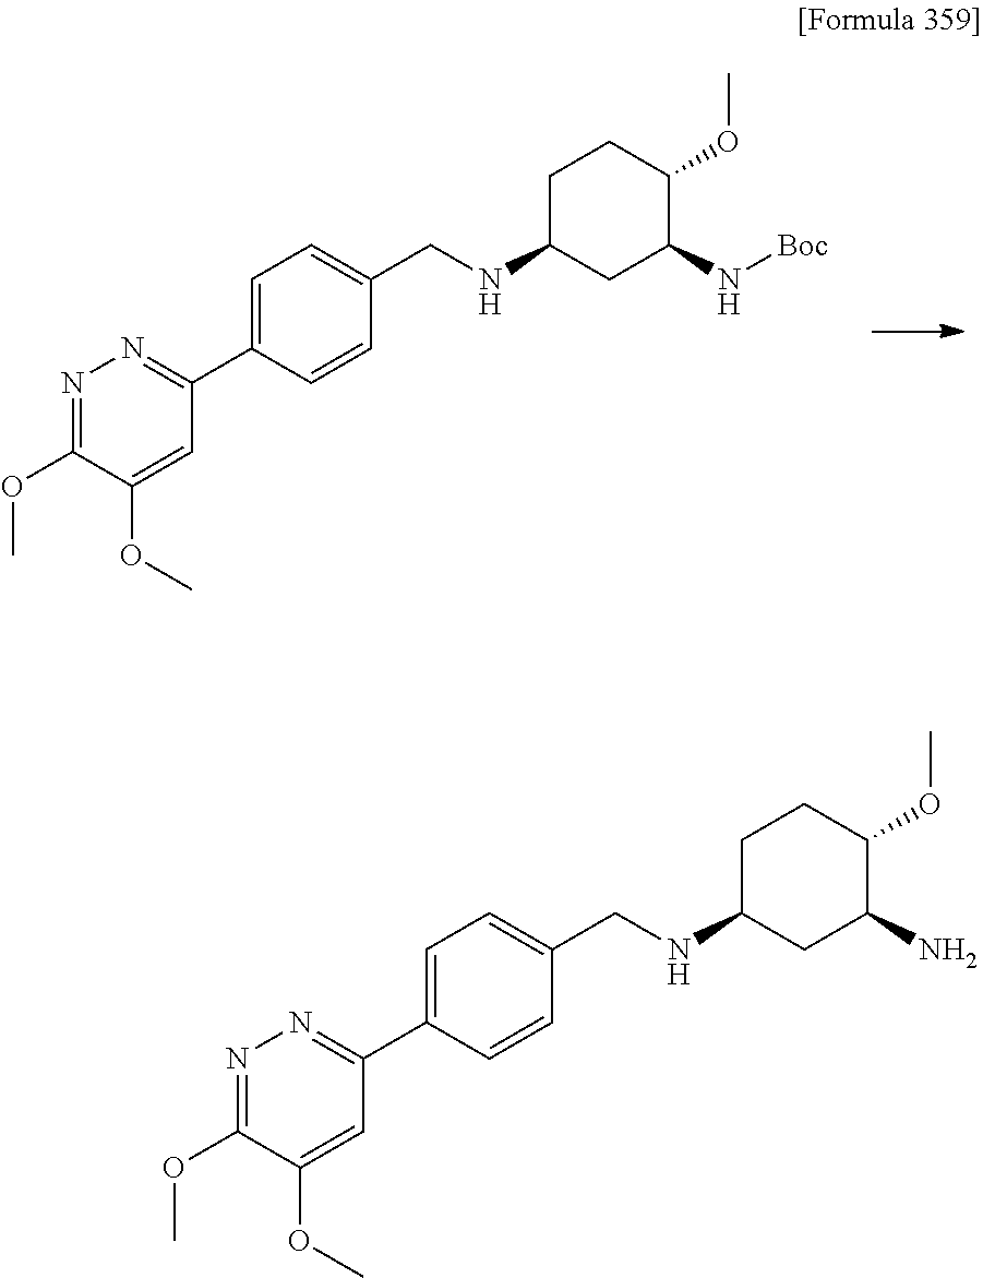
N1=C(OC)C(OC)=CC(C2=CC=C(CNC3CCC(OC)C(N[Boc])C3)C=C2)=N1.N1=C(OC)C(OC)=CC(C2=CC=C(CNC3CCC(OC)C(N)C3)C=C2)=N1
